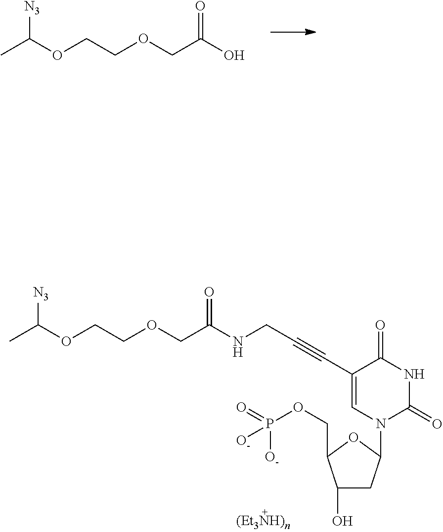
O=C(COCCOC([N3])C)NCC#CC1=CN(C2CC(O)C(COP(=O)([O-])[O-])O2)C(=O)NC1=O.CC(OCCOCC(O)=O)[N3]
